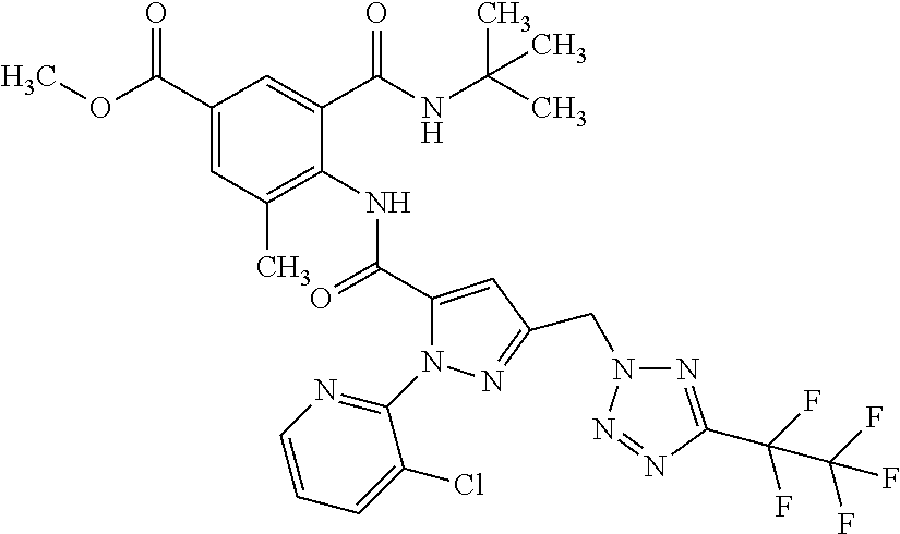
C1(C(OC)=O)=CC(C)=C(NC(C2=CC(CN3N=C(C(F)(F)C(F)(F)F)N=N3)=NN2C2=NC=CC=C2Cl)=O)C(C(NC(C)(C)C)=O)=C1
